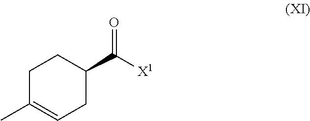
C1(C)=CCC(C([X1])=O)CC1
